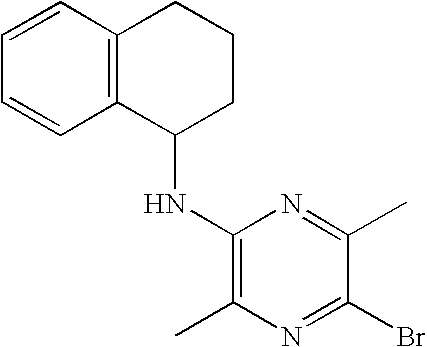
C1=CC2=C(C=C1)C(NC1=C(C)N=C(Br)C(C)=N1)CCC2
